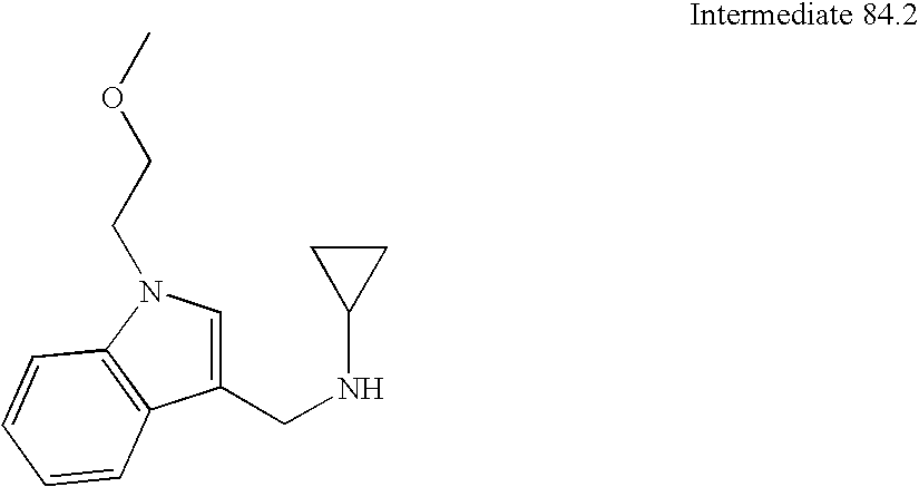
N(CC1=CN(CCOC)C2=C1C=CC=C2)C1CC1
